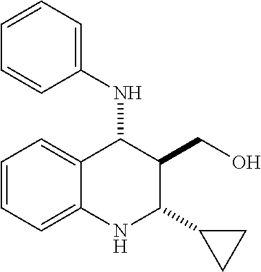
C1=CC=C2C(=C1)C(NC1=CC=CC=C1)C(CO)C(C1CC1)N2
